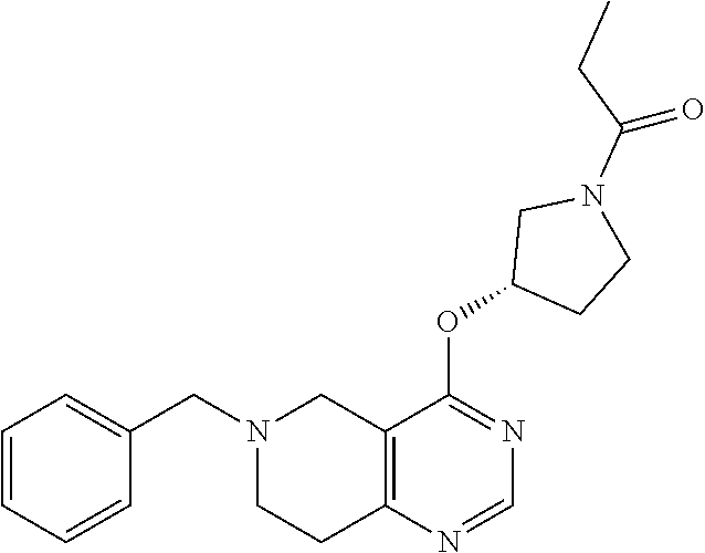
N1(CC2=CC=CC=C2)CCC2=C(C1)C(OC1CCN(C(CC)=O)C1)=NC=N2
